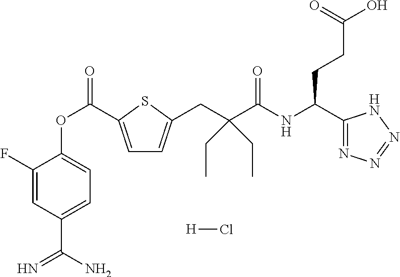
C1(F)=CC(C(N)=N)=CC=C1OC(=O)C1=CC=C(CC(C(=O)NC(C2=NN=NN2)CCC(O)=O)(CC)CC)S1.[H]Cl
